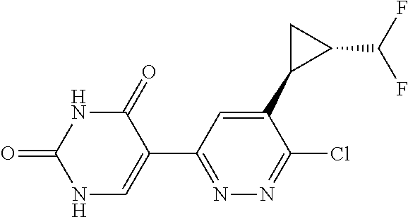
N1C(=O)C(C2=NN=C(Cl)C(C3C(C(F)F)C3)=C2)=CNC1=O
